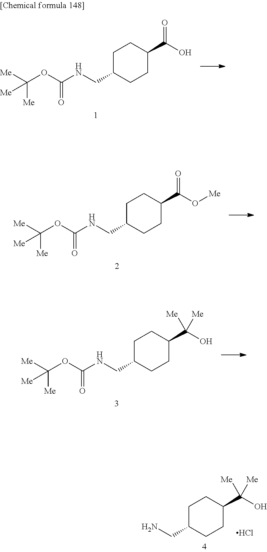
C(OC(=O)NCC1CCC(C(=O)O)CC1)([Me])([Me])[Me].C(OC(=O)NCC1CCC(C(=O)O[Me])CC1)([Me])([Me])[Me].C(OC(=O)NCC1CCC(C(O)([Me])[Me])CC1)([Me])([Me])[Me].Cl.NCC1CCC(C(O)([Me])[Me])CC1
